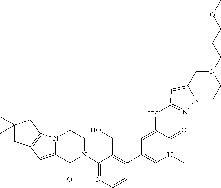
C1=CN=C(N2CCN3C(=CC4=C3CC(C)(C)C4)C2=O)C(CO)=C1C1=CN(C)C(=O)C(NC2=NN3C(=C2)CN(CCCOC)CC3)=C1
